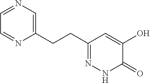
C1=NC=C(CCC2=NNC(=O)C(O)=C2)N=C1
